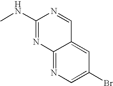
C1(NC)=NC2=NC=C(Br)C=C2C=N1
